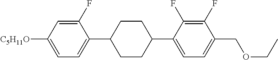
C1(F)=CC([C5H11O])=CC=C1C1CCC(C2=CC=C(COCC)C(F)=C2F)CC1
